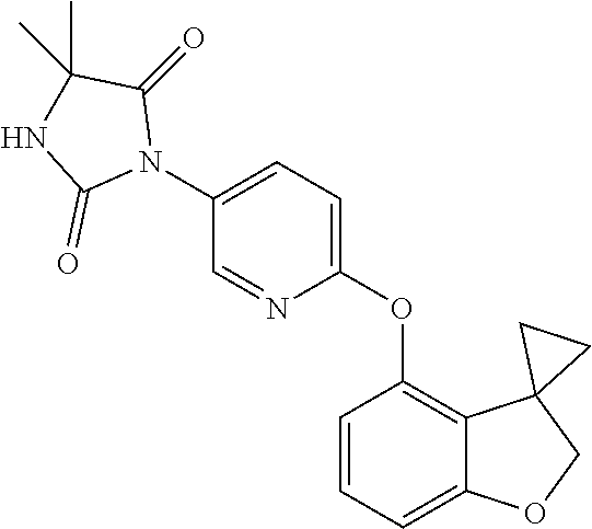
C1=C(N2C(=O)C(C)(C)NC2=O)C=NC(OC2=C3C(=CC=C2)OCC32CC2)=C1
